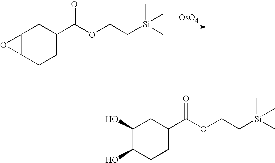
C1(O)C(O)CCC(C(OCC[Si](C)(C)C)=O)C1.C12C(CCC(C(OCC[Si](C)(C)C)=O)C1)O2.[OsO4]
